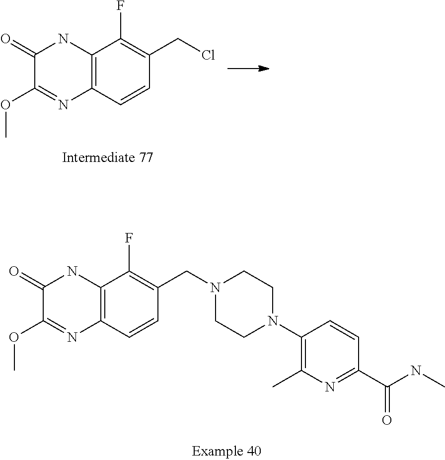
C1(N2CCN(CC3=C(F)C4=C(C=C3)N=C(OC)C(=O)N4)CC2)=C(C)N=C(C(NC)=O)C=C1.C12=C(C=CC(CCl)=C1F)N=C(OC)C(=O)N2
